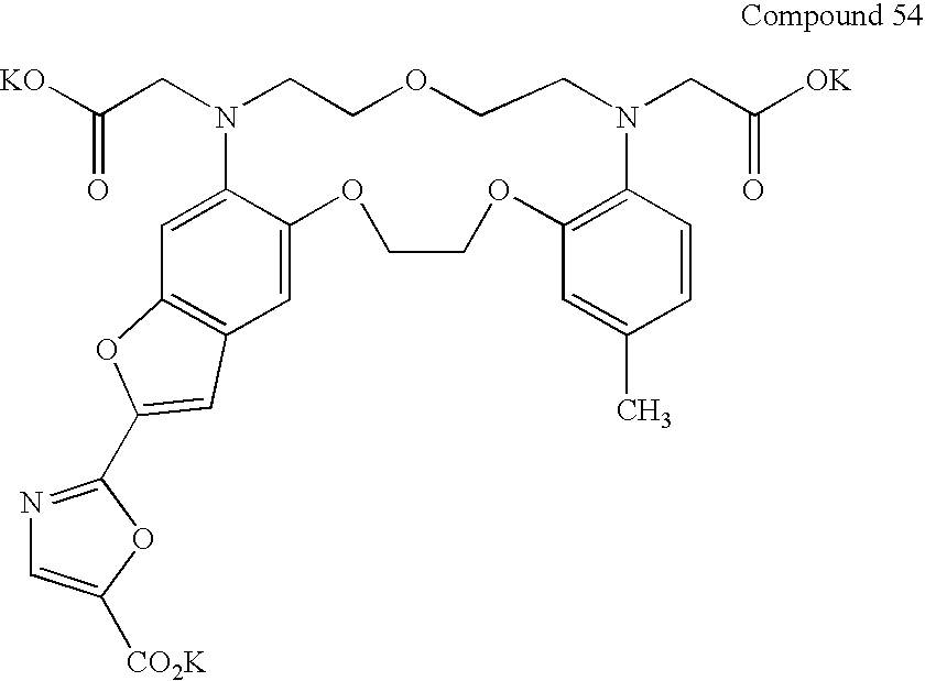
C12=C(C=C3C(=C1)N(CC([KO])=O)CCOCCN(CC([OK])=O)C1=C(OCCO3)C=C(C)C=C1)C=C(C1=NC=C([CO2K])O1)O2
